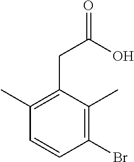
C1(C)=C(CC(=O)O)C(C)=C(Br)C=C1
